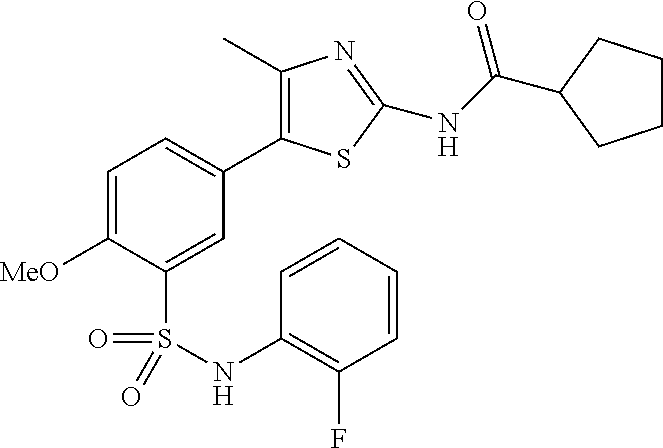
C1=C([MeO])C(S(NC2=C(F)C=CC=C2)(=O)=O)=CC(C2=C(C)N=C(NC(=O)C3CCCC3)S2)=C1
